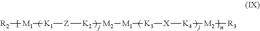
[R2][M1][K1][Z][K2][M2][M1][K3][X][K4][M2][R3]
